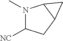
N1(C)C([NC])CC2C1C2
